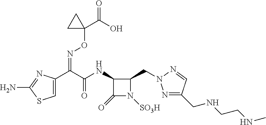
N(C(C(C1=CSC(N)=N1)=NOC1(C(=O)O)CC1)=O)C1C(CN2N=C(CNCCNC)C=N2)N([SO3H])C1=O
